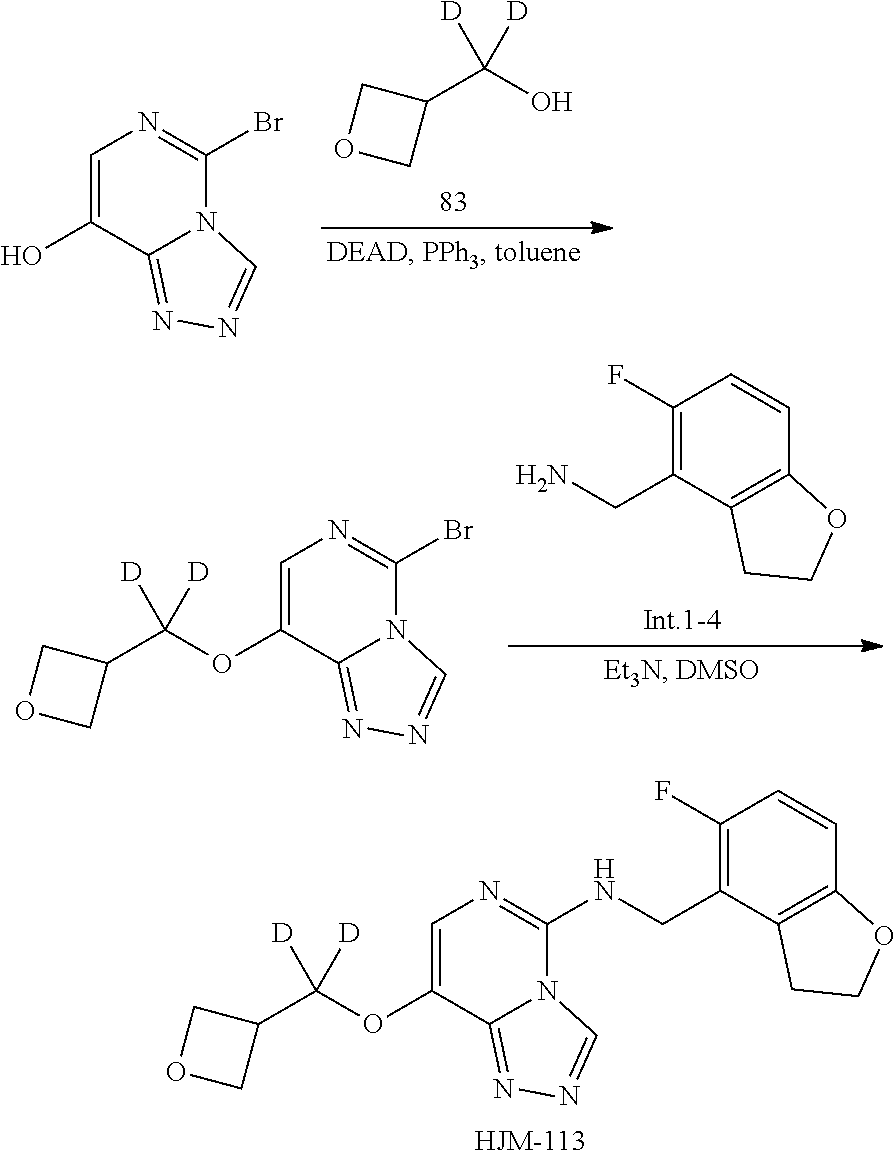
C1=C(OC(C2COC2)([D])[D])C2=NN=CN2C(NCC2=C(F)C=CC3=C2CCO3)=N1.C1(C(O)([D])[D])COC1.C1=C(O)C2=NN=CN2C(Br)=N1.C1=C(OC(C2COC2)([D])[D])C2=NN=CN2C(Br)=N1.C1(F)=C(CN)C2=C(C=C1)OCC2
